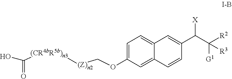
C1(C(C([G1])([R2])[R3])[X])=CC2=CC=C(OC[(Z)n2][(CR4bR5b)n3]C(=O)O)C=C2C=C1
